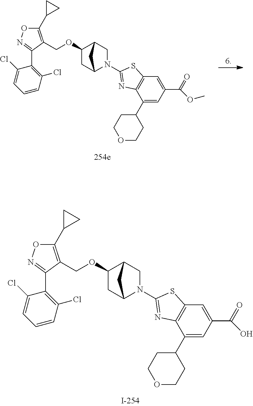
C1(C2CC2)=C(COC2CC3N(C4=NC5=C(C=C(C(=O)O)C=C5C5CCOCC5)S4)CC2C3)C(C2=C(Cl)C=CC=C2Cl)=NO1.C1(C2CC2)=C(COC2CC3N(C4=NC5=C(C=C(C(=O)OC)C=C5C5CCOCC5)S4)CC2C3)C(C2=C(Cl)C=CC=C2Cl)=NO1
